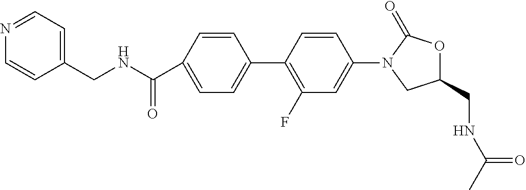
C1(CNC(=O)C)OC(=O)N(C2=CC(F)=C(C3=CC=C(C(NCC4=CC=NC=C4)=O)C=C3)C=C2)C1
